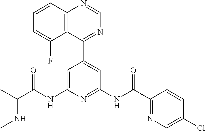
C1=C(NC(C(C)NC)=O)N=C(NC(C2=NC=C(Cl)C=C2)=O)C=C1C1=NC=NC2=C1C(F)=CC=C2
